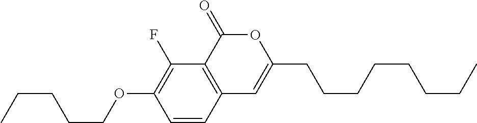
C1=CC2=C(C(F)=C1OCCCCC)C(=O)OC(CCCCCCCC)=C2
